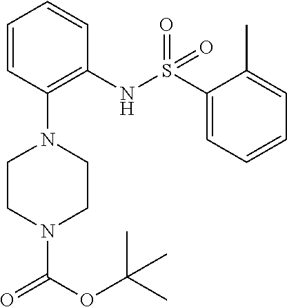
C1=CC(N2CCN(C(OC(C)(C)C)=O)CC2)=C(NS(C2=CC=CC=C2C)(=O)=O)C=C1
